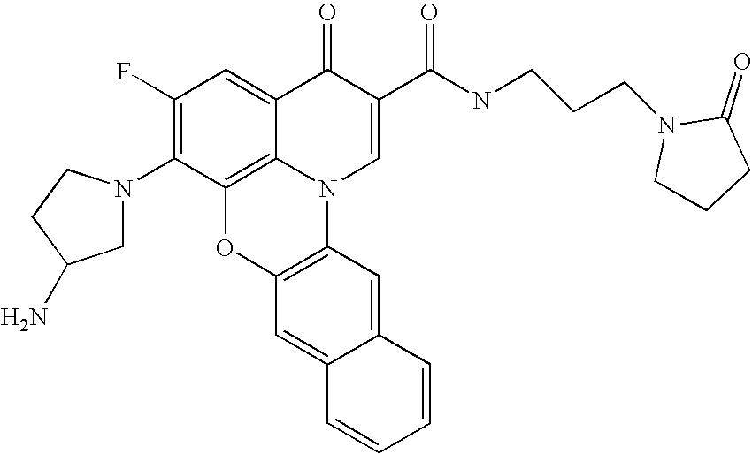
C1(F)=C(N2CC(N)CC2)C2=C3C(=C1)C(=O)C(C(NCCCN1CCCC1=O)=O)=CN3C1=C(O2)C=C2C(=C1)C=CC=C2
